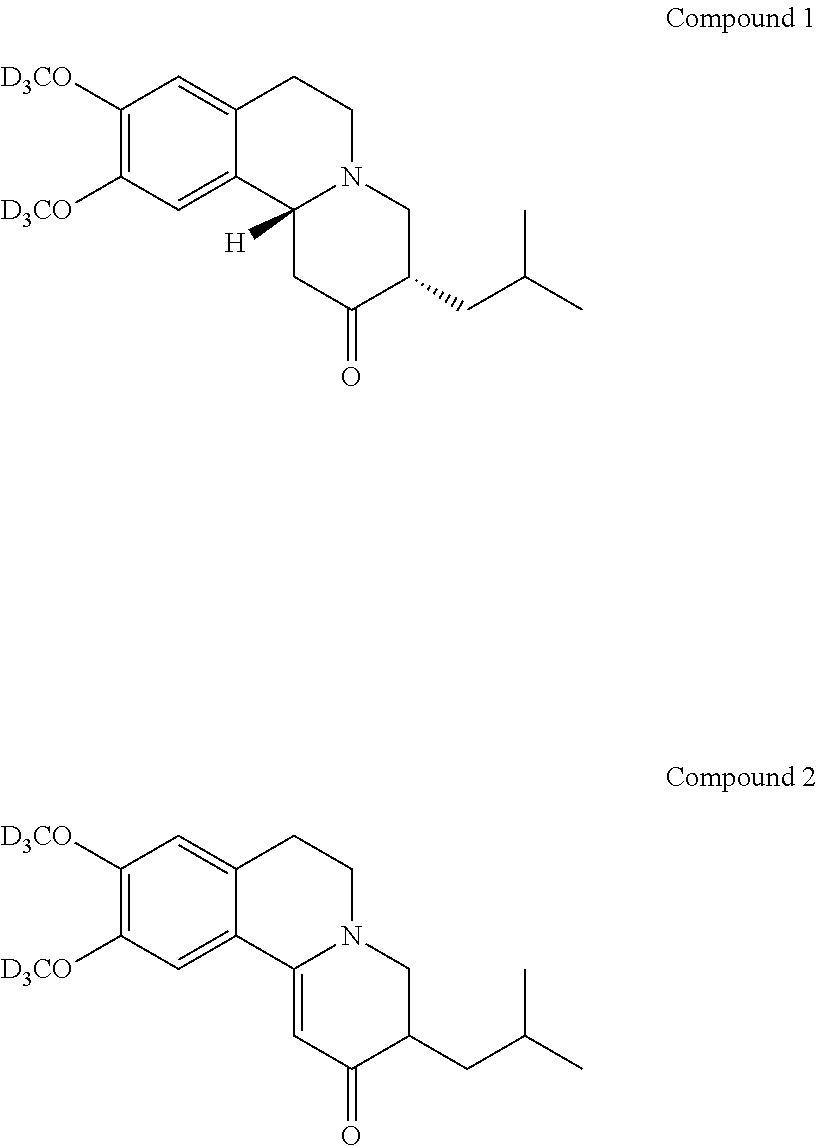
C1([D3CO])=C([D3CO])C=C2C(=C1)CCN1C2([H])CC(=O)C(CC(C)C)C1.C1([D3CO])=C([D3CO])C=C2C(=C1)CCN1C2=CC(=O)C(CC(C)C)C1
